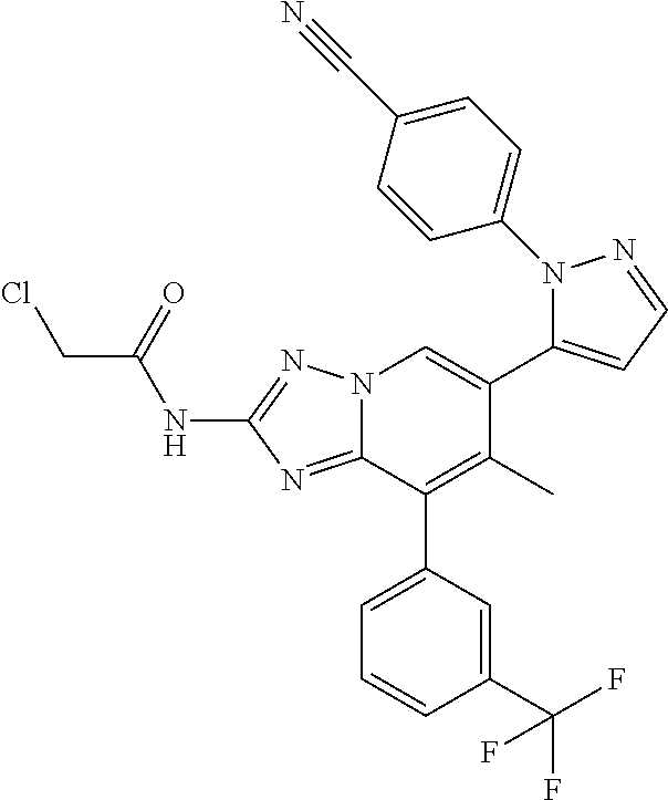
N12C(=NC(NC(CCl)=O)=N1)C(C1=CC=CC(C(F)(F)F)=C1)=C(C)C(C1=CC=NN1C1=CC=C(C#N)C=C1)=C2
